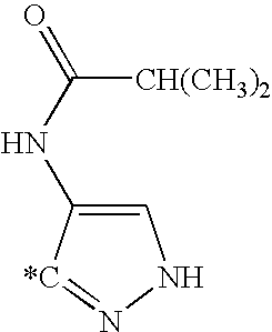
C1=C(NC(=O)[CH(CH3)2])[*C]=NN1
